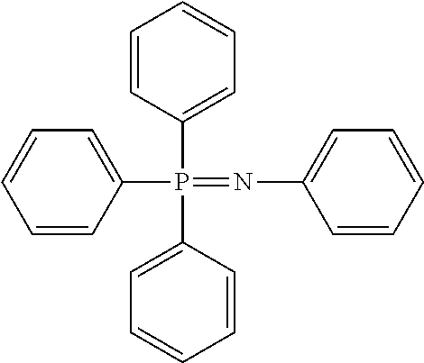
C1(P(C2=CC=CC=C2)(C2=CC=CC=C2)=NC2=CC=CC=C2)=CC=CC=C1
